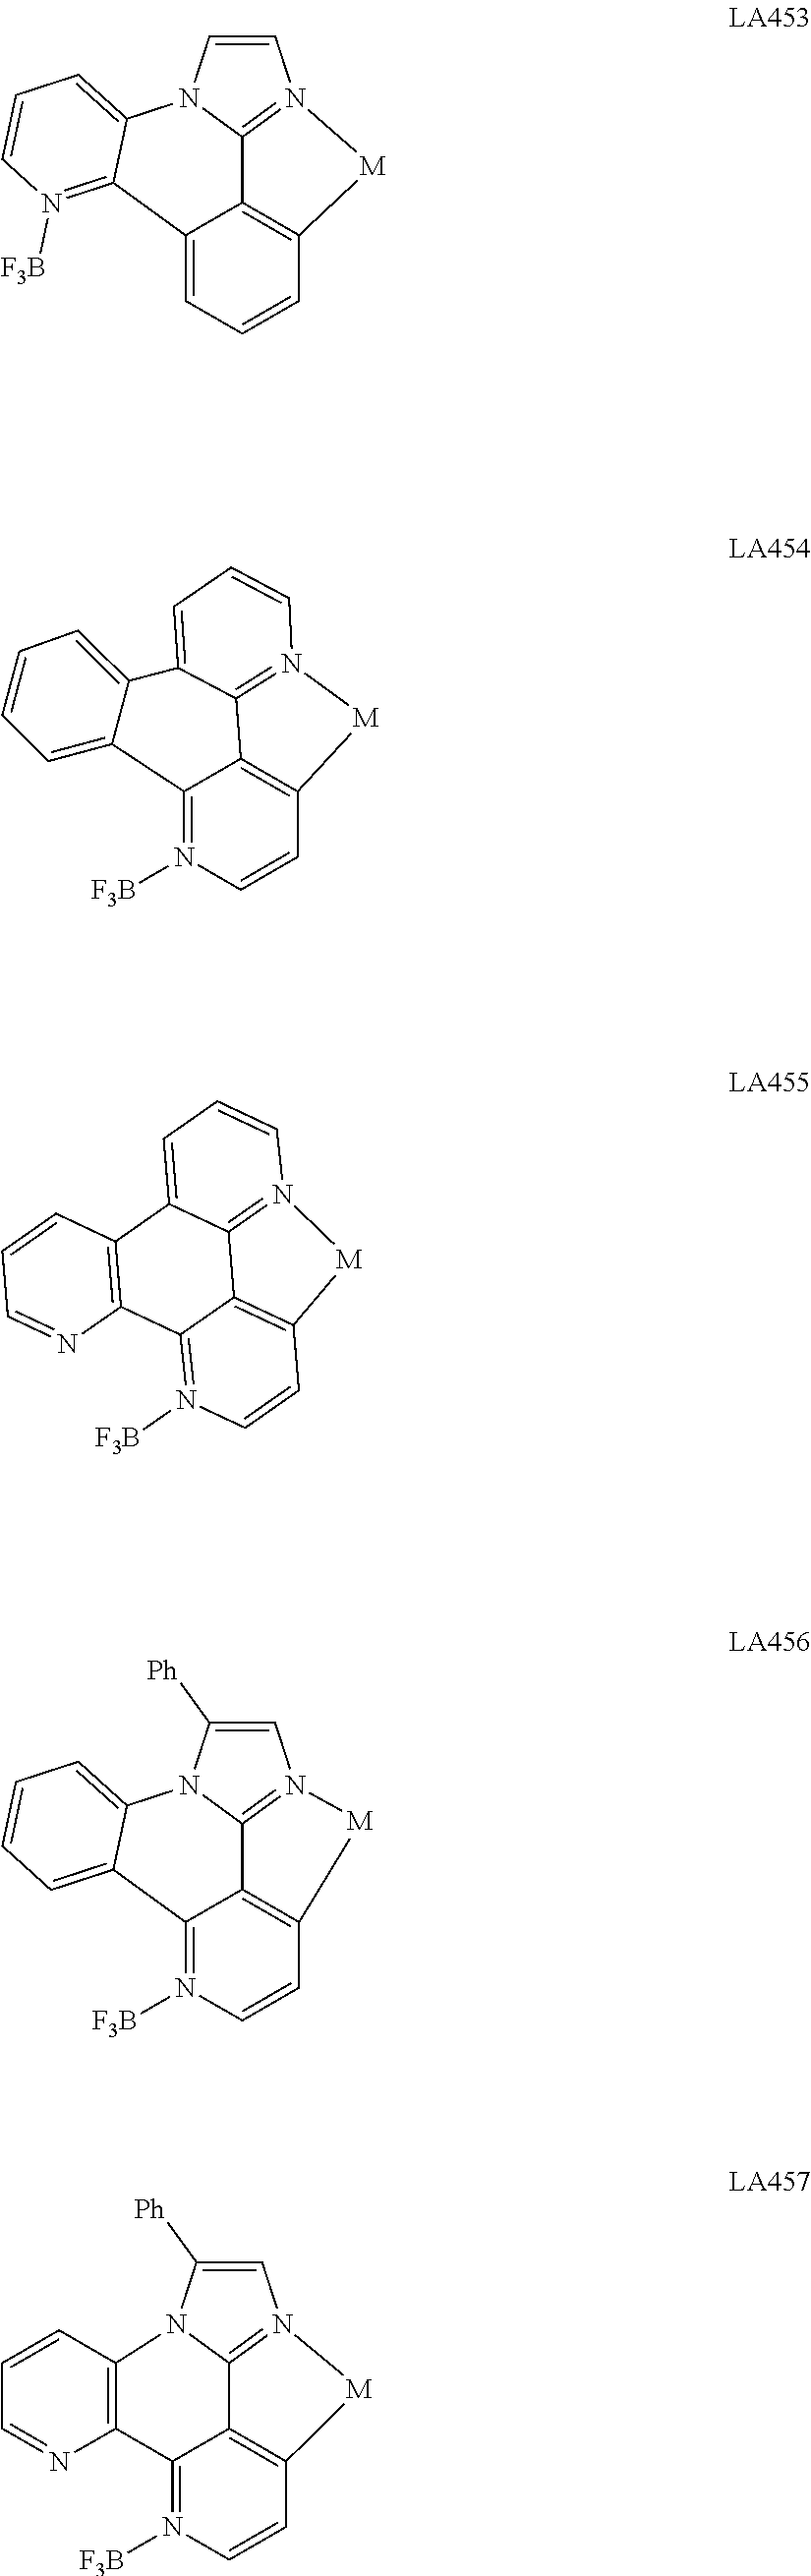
C1=CN2C3=N1[M]C1=C3C(=CC=C1)C1=N([F3B])C=CC=C21.C12=C3C=CN([F3B])=C1C1=CC=CC=C1C1=CC=CN(=C21)[M]3.C12=C3C(=N([F3B])C=C1)C1=C(C4=CC=CN(=C34)[M]2)C=CC=N1.C1=C([Ph])N2C3=N1[M]C1=C3C(=N([F3B])C=C1)C1=CC=CC=C21.C1=C([Ph])N2C3=C(N=CC=C3)C3=N([F3B])C=CC4=C3C2=N1[M]4
